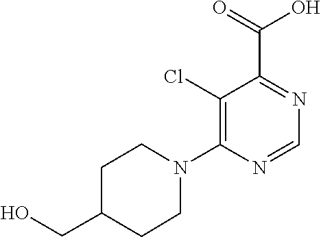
C1(Cl)=C(N2CCC(CO)CC2)N=CN=C1C(=O)O
